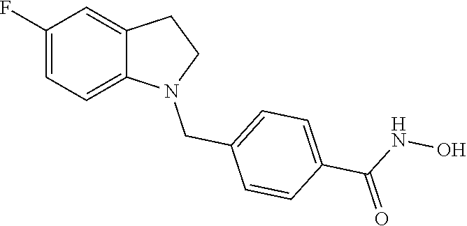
C1(F)=CC=C2C(=C1)CCN2CC1=CC=C(C(=O)NO)C=C1
